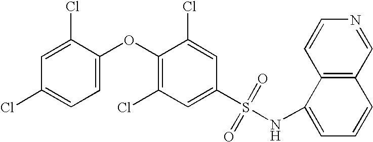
O(C1=C(Cl)C=C(S(NC2=CC=CC3=C2C=CN=C3)(=O)=O)C=C1Cl)C1=CC=C(Cl)C=C1Cl
